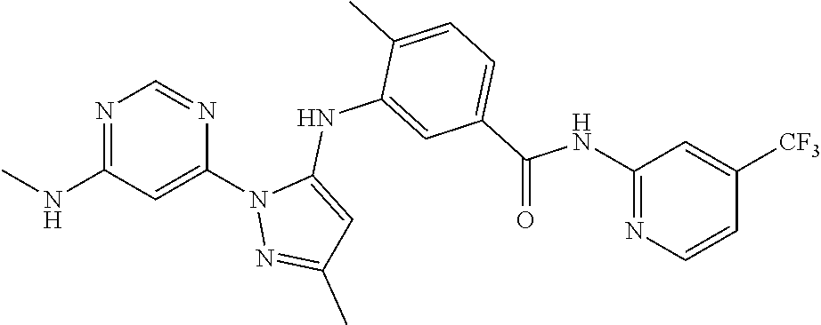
N1=C(NC)C=C(N2N=C(C)C=C2NC2=CC(C(NC3=NC=CC([CF3])=C3)=O)=CC=C2C)N=C1
